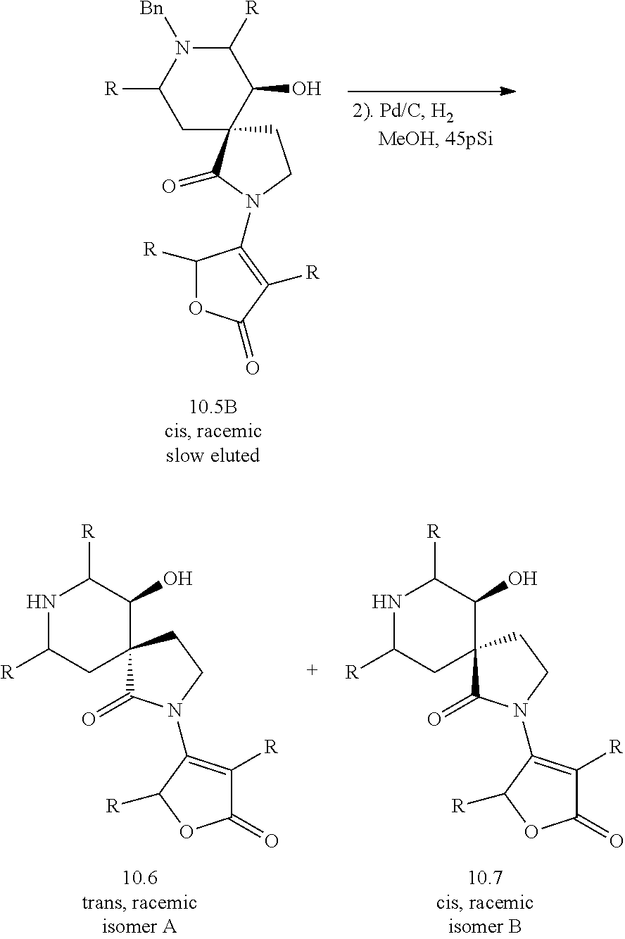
C1([R])N([Bn])C([R])CC2(C1O)CCN(C1=C([R])C(=O)OC1[R])C2=O.N1C([R])CC2(C(O)C1[R])C(=O)N(C1=C([R])C(=O)OC1[R])CC2.N1C([R])CC2(C(O)C1[R])C(=O)N(C1=C([R])C(=O)OC1[R])CC2
